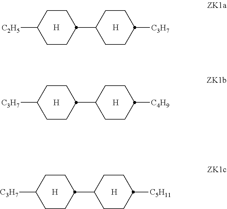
[C2H5]C1CCC(C2CCC([C3H7])CC2)CC1.[H].[H].[C3H7]C1CCC(C2CCC([C4H9])CC2)CC1.[H].[H].[C3H7]C1CCC(C2CCC([C5H11])CC2)CC1.[H].[H]
